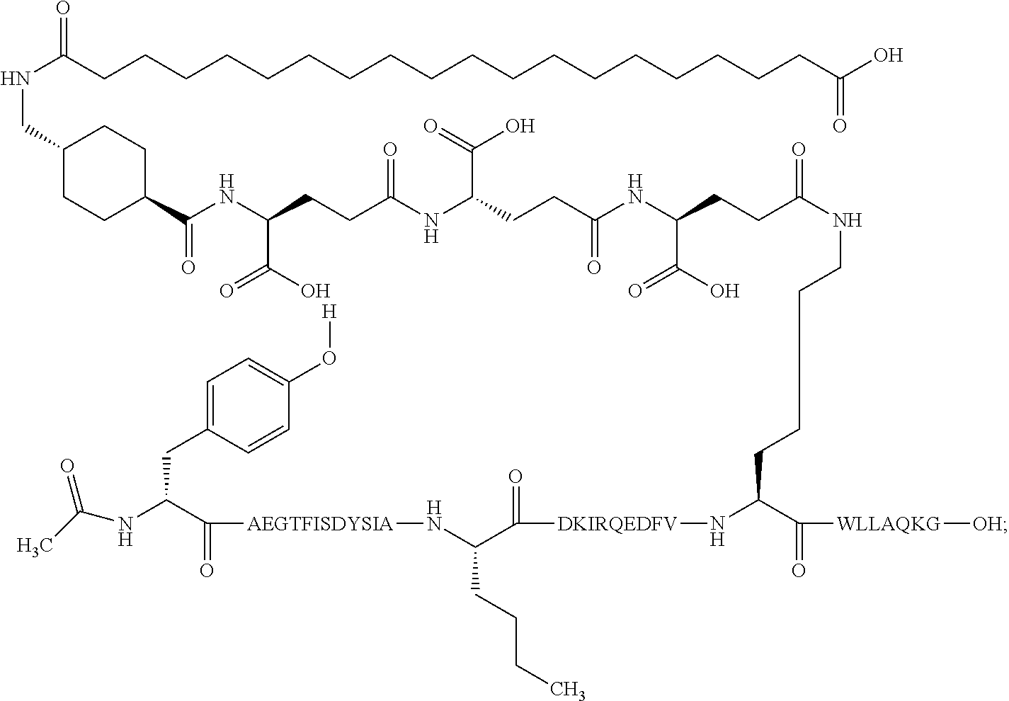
C(C(C(=O)[WLLAQKG][OH])N[DKIRQEDFV]C(C(CCCC)N[AEGTFISDYSIA]C(C(NC(C)=O)CC1=CC=C(O[H])C=C1)=O)=O)CCCNC(CCC(NC(CCC(NC(CCC(NC(=O)C1CCC(CNC(CCCCCCCCCCCCCCCCCCC(O)=O)=O)CC1)C(=O)O)=O)C(O)=O)=O)C(=O)O)=O
